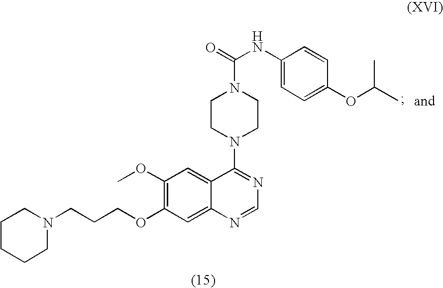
C1CCCN(CCCOC2=C(OC)C=C3C(=C2)N=CN=C3N2CCN(C(NC3=CC=C(OC(C)C)C=C3)=O)CC2)C1
